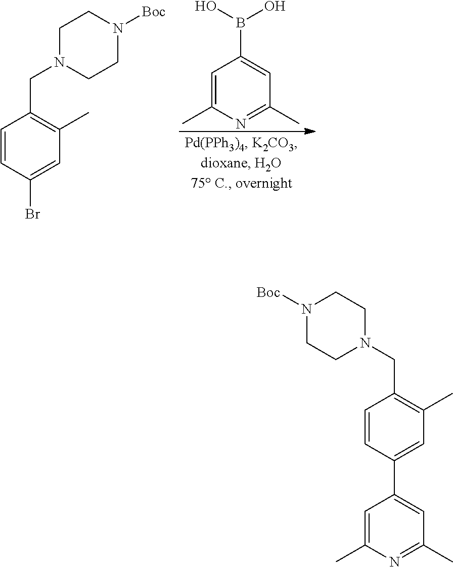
C1=C(C)N=C(C)C=C1B(O)O.C1=CC(Br)=CC(C)=C1CN1CCN([Boc])CC1.C1=C(C)N=C(C)C=C1C1=CC(C)=C(CN2CCN([Boc])CC2)C=C1
